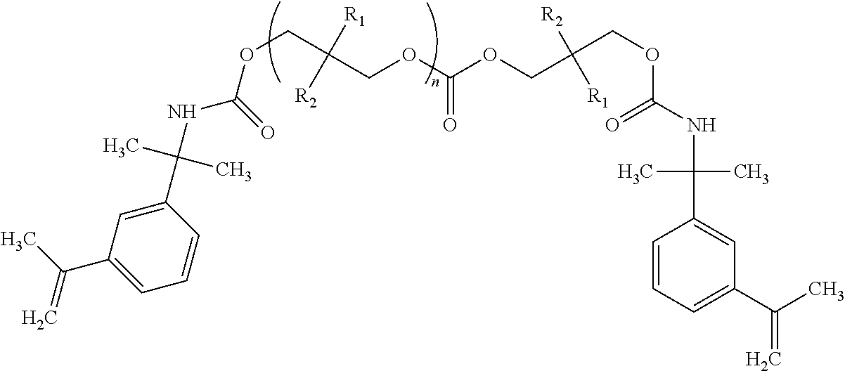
C1=C(C(C)=C)C=C(C(NC(OCC(COC(OCC(COC(NC(C2=CC(C(C)=C)=CC=C2)(C)C)=O)([R2])[R1])=O)([R1])[R2])=O)(C)C)C=C1
